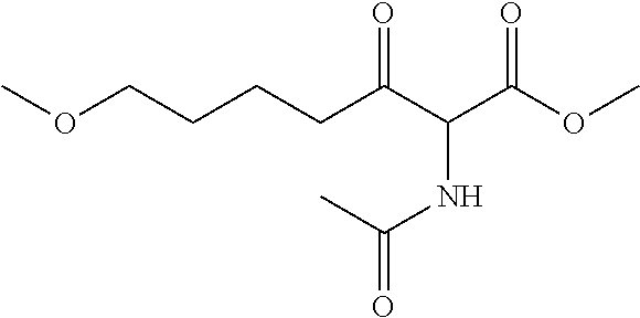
COCCCCC(C(C(OC)=O)NC(=O)C)=O
